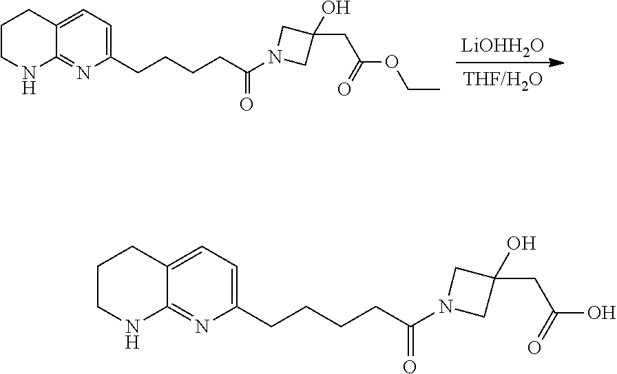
[LiOHH2O].C1CNC2=NC(CCCCC(N3CC(CC(OCC)=O)(O)C3)=O)=CC=C2C1.C1CNC2=NC(CCCCC(N3CC(CC(O)=O)(O)C3)=O)=CC=C2C1
